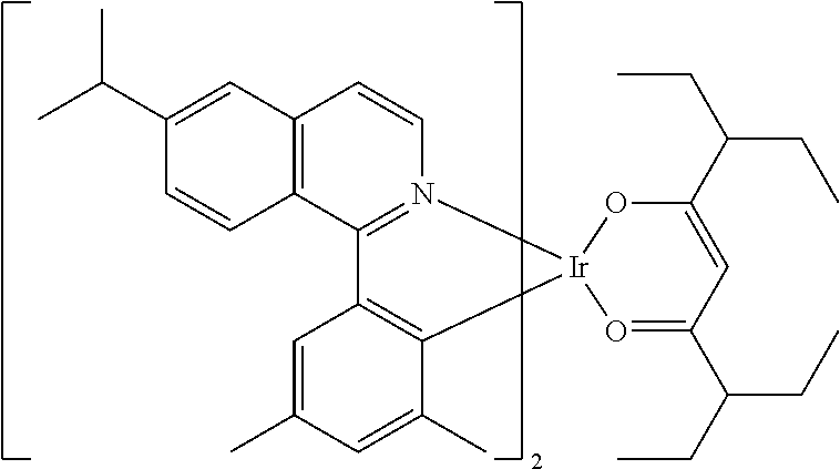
C12=C(C3=N(C=C1)[Ir]1(C4=C3C=C(C)C=C4C)O=C(C(CC)CC)C=C(C(CC)CC)O1)C=CC(C(C)C)=C2
